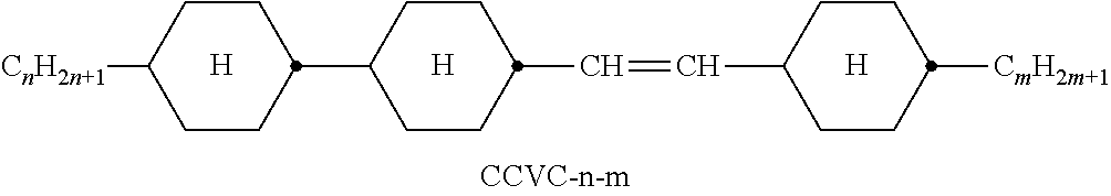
[H].[H].C1CC(C2CCC(C=CC3CCC([CmH2m+1])CC3)CC2)CCC1[CnH2n+1].[H]
